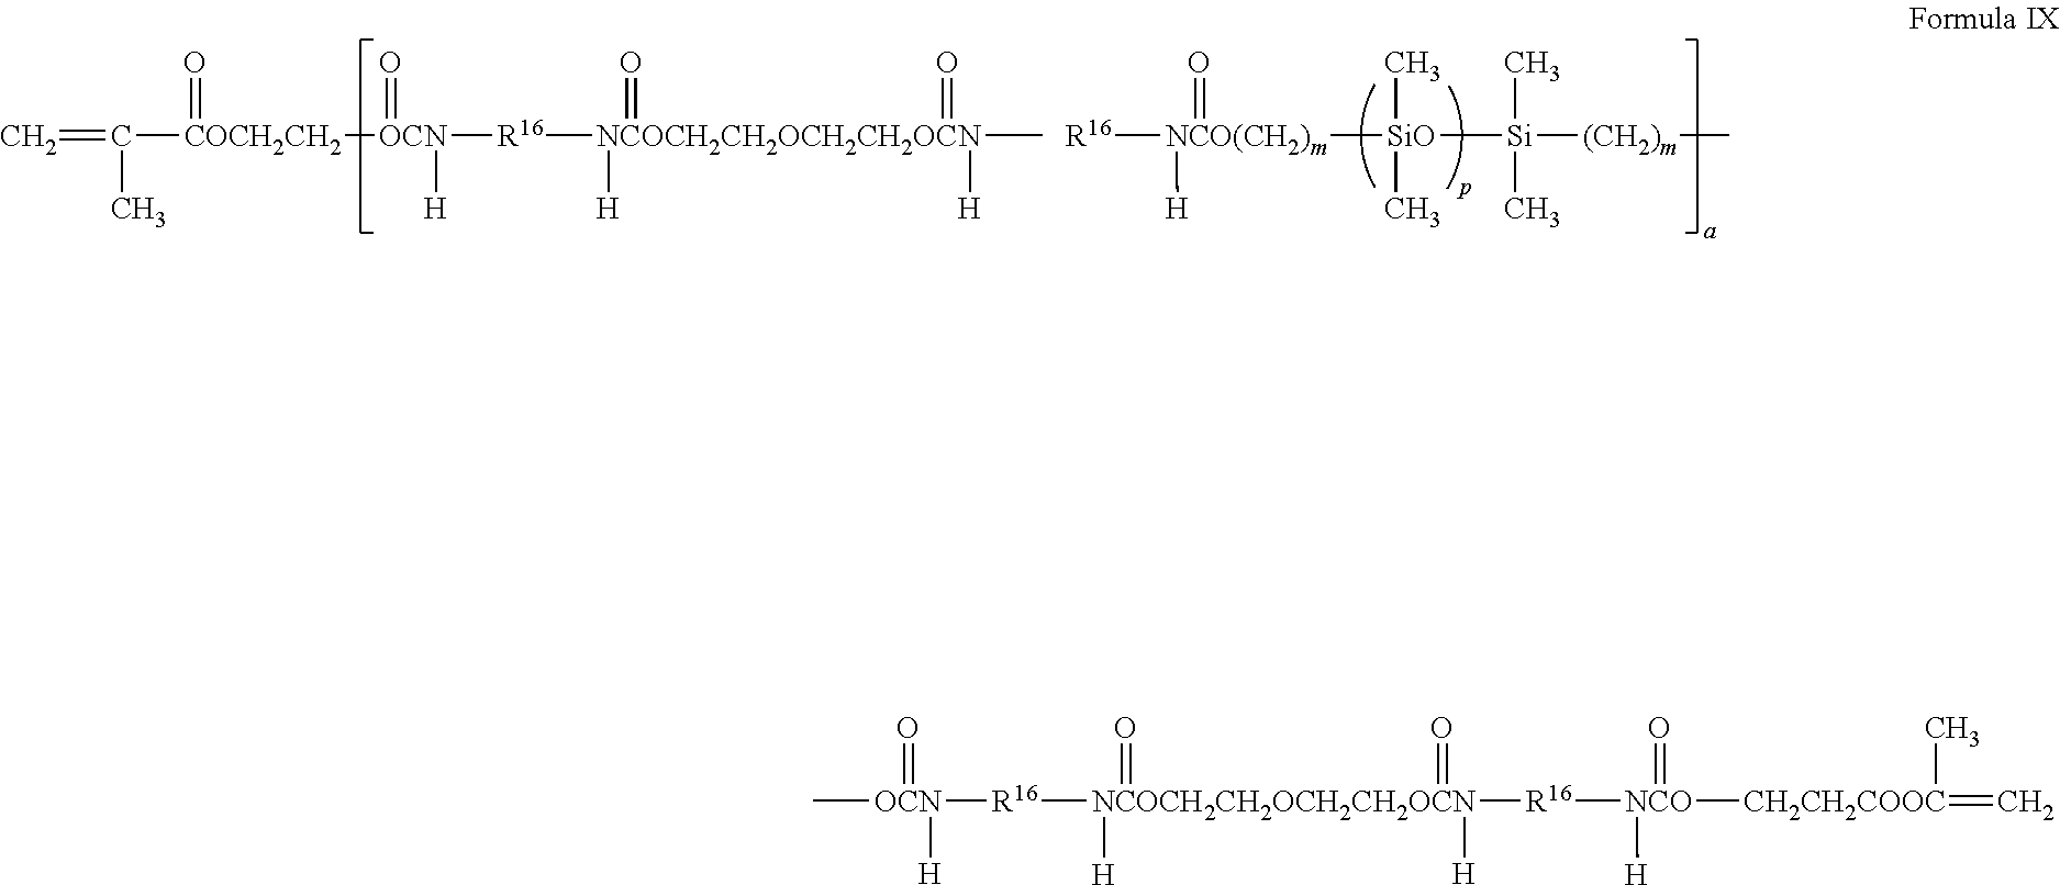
C=C(C)[COCH2CH2]([OCN](=O)([H])[R16][NCOCH2CH2OCH2CH2OCN](=O)([H])(=O)([H])C)=O.[R16][NCO(CH2)m]([H])([SiO](C)(C)[Si](C)(C)[(CH2)m]C)=O.C[OCN](=O)([H])[R16][NCOCH2CH2OCH2CH2OCN](=O)([H])(=O)([H])[R16][NCO]([H])(=O)[CH2CH2COOC](=C)C
